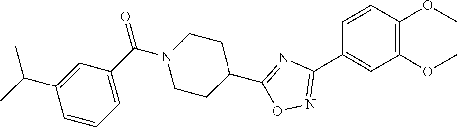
C1=CC(OC)=C(OC)C=C1C1=NOC(C2CCN(C(C3=CC=CC(C(C)C)=C3)=O)CC2)=N1
